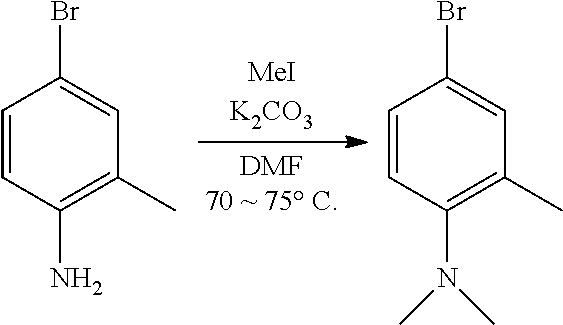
C1=CC(N)=C(C)C=C1Br.C1=CC(N(C)C)=C(C)C=C1Br
